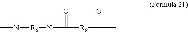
CN[R6]NC(=O)[R8]C(C)=O
